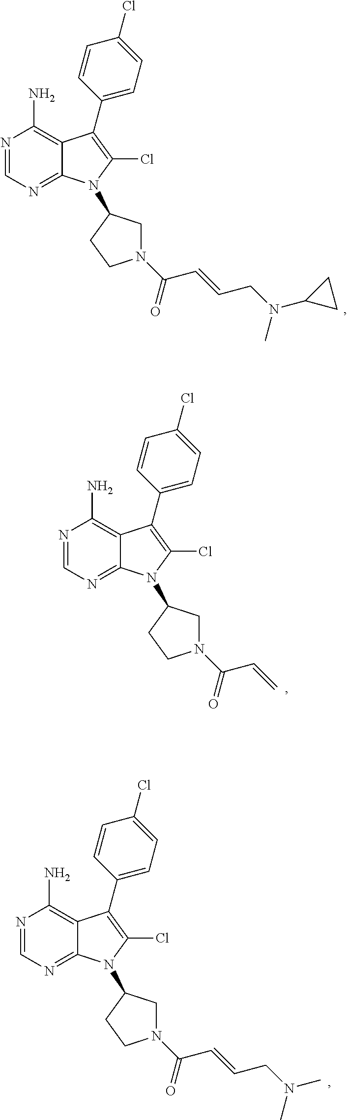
N1=CN=C2C(=C1N)C(C1=CC=C(Cl)C=C1)=C(Cl)N2C1CN(C(C=CCN(C)C2CC2)=O)CC1.N1=CN=C2C(=C1N)C(C1=CC=C(Cl)C=C1)=C(Cl)N2C1CN(C(C=C)=O)CC1.N1=CN=C2C(=C1N)C(C1=CC=C(Cl)C=C1)=C(Cl)N2C1CN(C(C=CCN(C)C)=O)CC1
